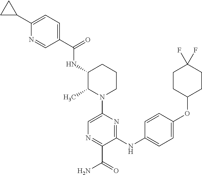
C1(C2CC2)=CC=C(C(NC2CCCN(C3=CN=C(C(=O)N)C(NC4=CC=C(OC5CCC(F)(F)CC5)C=C4)=N3)C2C)=O)C=N1
